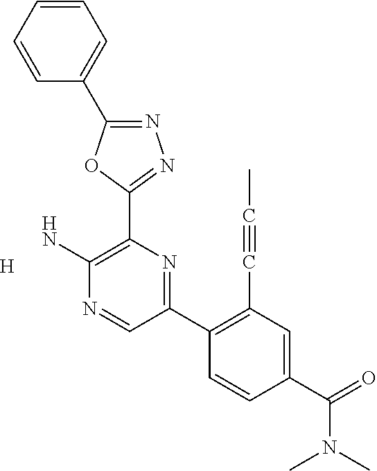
[H].NC1=C(C2=NN=C(C3=CC=CC=C3)O2)N=C(C2=C(C#CC)C=C(C(N(C)C)=O)C=C2)C=N1
